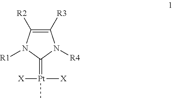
C1([R2])=C([R3])N([R4])C(=[Pt](C)([X])[X])N1[R1]
